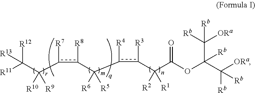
C(C(c(c(C(c(c(C(C(OC(C([ORa])([Rb])[Rb])(C([Rb])([ORa])[Rb])[Rb])=O)([R2])[R1])[R3])[R4])([R6])[R5])[R8])[R7])([R10])[R9])([R11])([R12])[R13]
